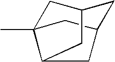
C1C2(C)CC3CC1CC2C3
